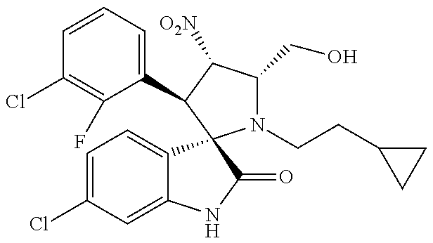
C1=CC=C(C2C([O2N])C(CO)N(CCC3CC3)C23C2=CC=C(Cl)C=C2NC3=O)C(F)=C1Cl
